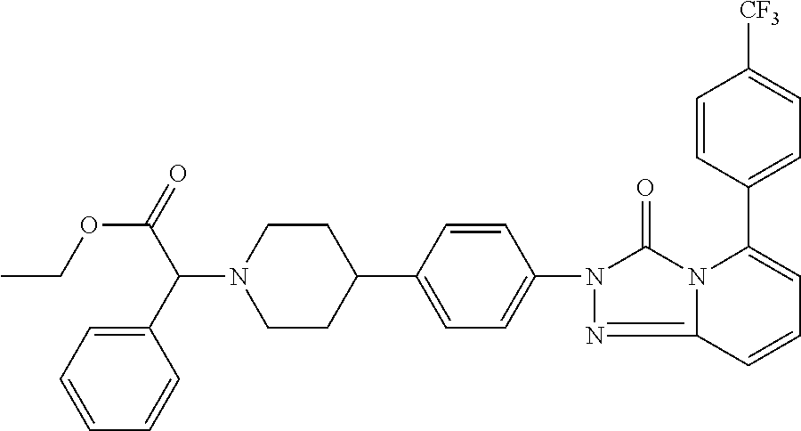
C1CC(C2=CC=C(N3C(=O)N4C(=N3)C=CC=C4C3=CC=C([CF3])C=C3)C=C2)CCN1C(C(=O)OCC)C1=CC=CC=C1
